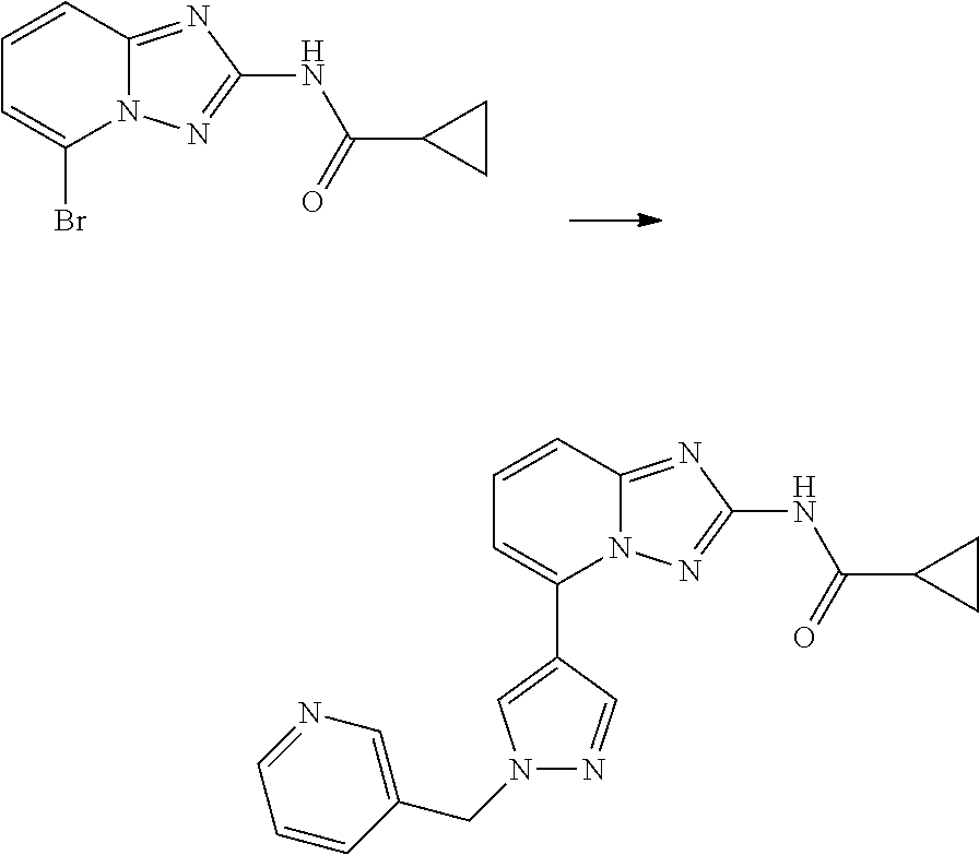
BrC1=CC=CC2=NC(NC(=O)C3CC3)=NN12.C1(C2=CC=CC3=NC(NC(=O)C4CC4)=NN23)=CN(CC2=CN=CC=C2)N=C1
